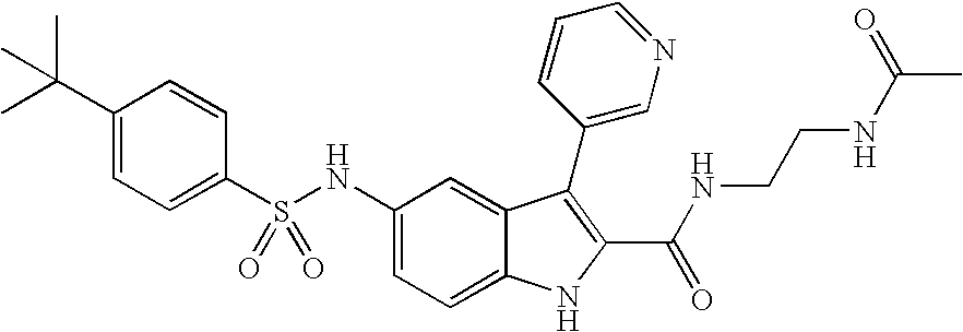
N(C1=CC=C2C(=C1)C(C1=CN=CC=C1)=C(C(NCCNC(C)=O)=O)N2)S(C1=CC=C(C(C)(C)C)C=C1)(=O)=O
